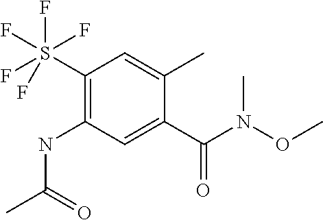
C1(S(F)(F)(F)(F)F)=C(NC(C)=O)C=C(C(N(OC)C)=O)C(C)=C1
